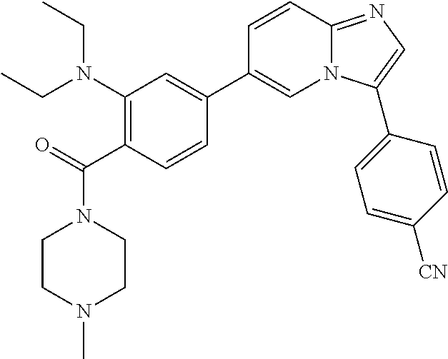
C1(N(CC)CC)=C(C(=O)N2CCN(C)CC2)C=CC(C2=CN3C(=NC=C3C3=CC=C([CN])C=C3)C=C2)=C1
